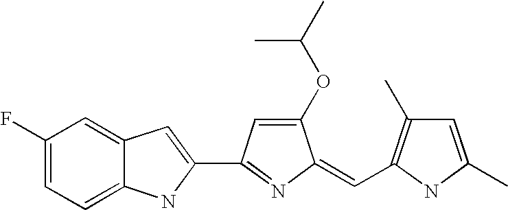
C1(F)=CC=C2C(=C1)C=C(C1=NC(=CC3=C(C)C=C(C)N3)C(OC(C)C)=C1)N2
